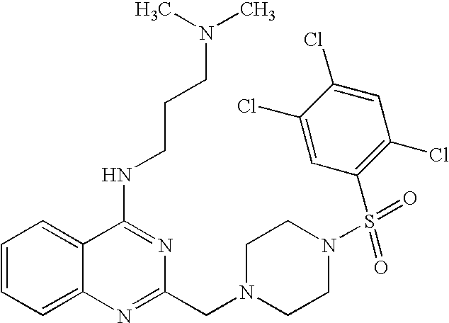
C1=CC=C2C(=C1)C(NCCCN(C)C)=NC(CN1CCN(S(C3=C(Cl)C=C(Cl)C(Cl)=C3)(=O)=O)CC1)=N2
